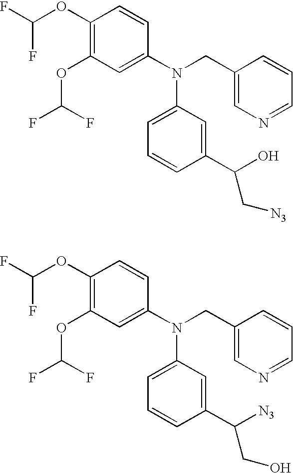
FC(F)OC1=C(OC(F)F)C=C(N(CC2=CN=CC=C2)C2=CC=CC(C(O)C[N3])=C2)C=C1.FC(F)OC1=C(OC(F)F)C=C(N(CC2=CN=CC=C2)C2=CC=CC(C([N3])CO)=C2)C=C1
